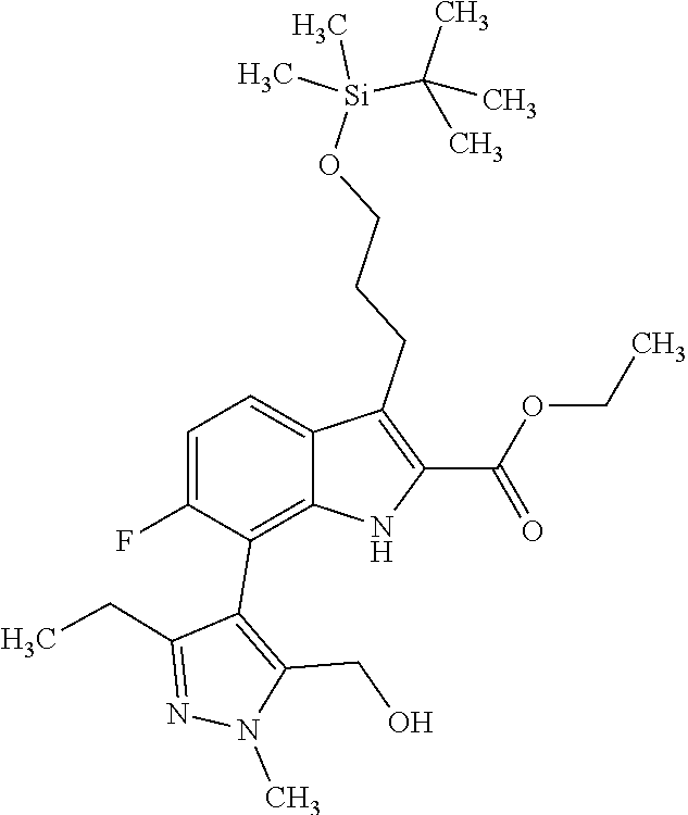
N1(C)C(CO)=C(C2=C3C(=CC=C2F)C(CCCO[Si](C(C)(C)C)(C)C)=C(C(OCC)=O)N3)C(CC)=N1
